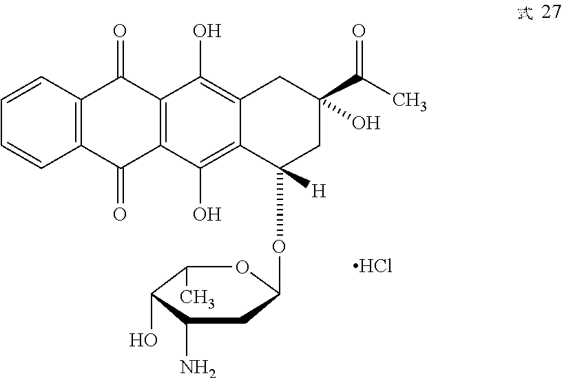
C1=CC2=C(C=C1)C(=O)C1=C(C2=O)C(O)=C2C(=C1O)C([H])(OC1CC(N)C(O)C(C)O1)CC(C(C)=O)(O)C2.Cl
